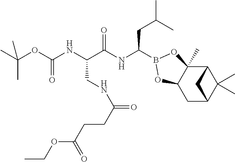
C12C3(C)C(CC(C1(C)C)C2)OB(C(NC(C(NC(OC(C)(C)C)=O)CNC(CCC(OCC)=O)=O)=O)CC(C)C)O3
